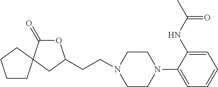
C1(N2CCN(CCC3OC(=O)C4(C3)CCCC4)CC2)=CC=CC=C1NC(=O)C
